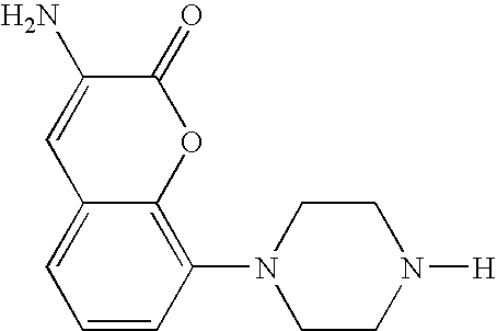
C1=CC(N2CCN([H])CC2)=C2C(=C1)C=C(N)C(=O)O2
